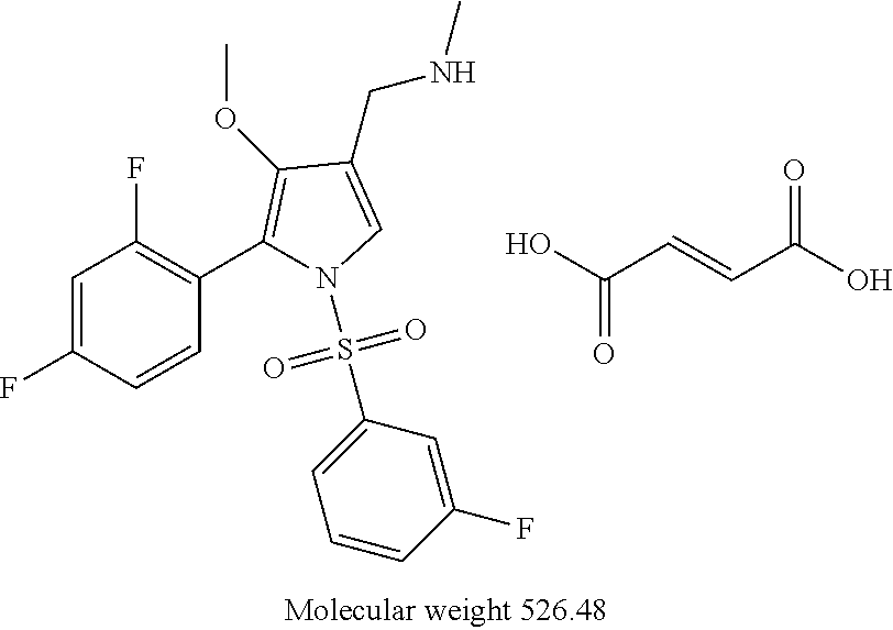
C1=C(F)C=CC(C2=C(OC)C(CNC)=CN2S(=O)(C2=CC=CC(F)=C2)=O)=C1F.O=C(O)C=CC(O)=O
